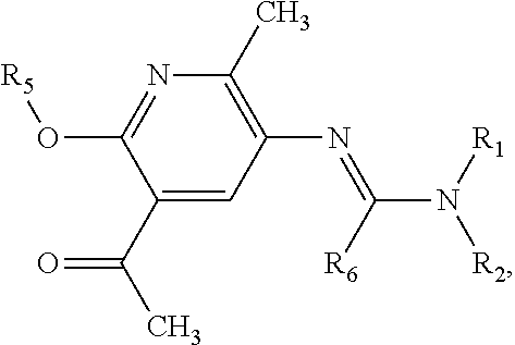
C1=C(C(=O)C)C(O[R5])=NC(C)=C1N=C(N([R2])[R1])[R6]
